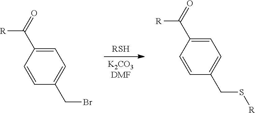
[RSH].[K2CO3DMF].C1(CBr)=CC=C(C([R])=O)C=C1.C1(CS[R])=CC=C(C([R])=O)C=C1
